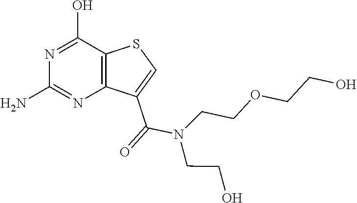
C1(N)=NC2=C(C(O)=N1)SC=C2C(=O)N(CCOCCO)CCO
